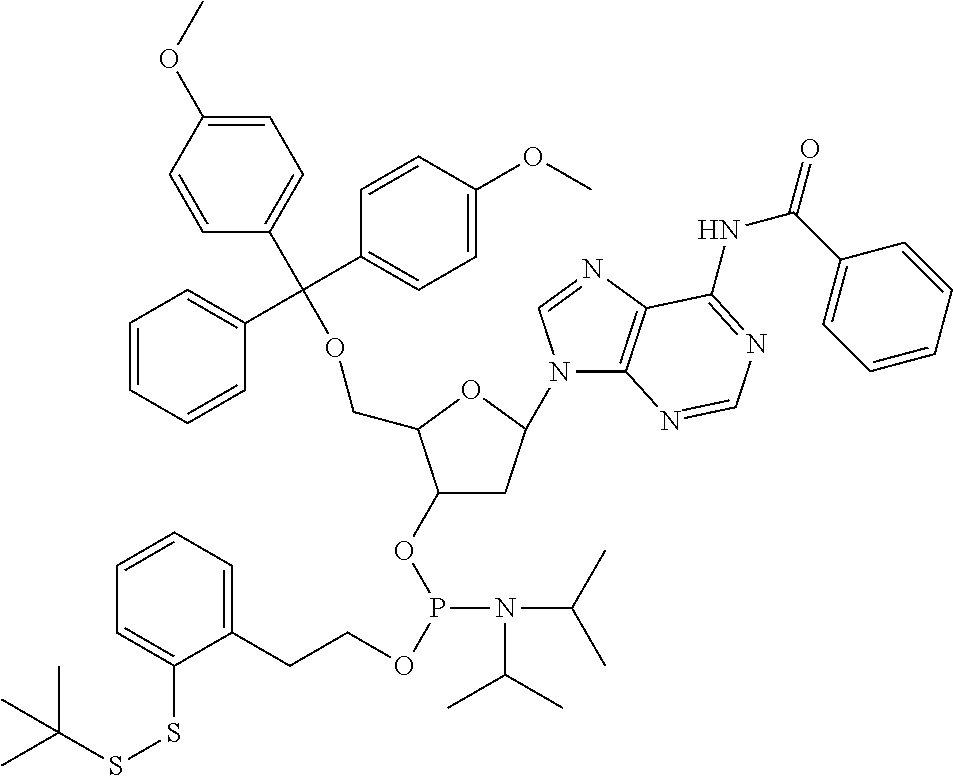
C1(OP(OCCC2=CC=CC=C2SSC(C)(C)C)N(C(C)C)C(C)C)CC(N2C3=C(N=C2)C(NC(C2=CC=CC=C2)=O)=NC=N3)OC1COC(C1=CC=CC=C1)(C1=CC=C(OC)C=C1)C1=CC=C(OC)C=C1
